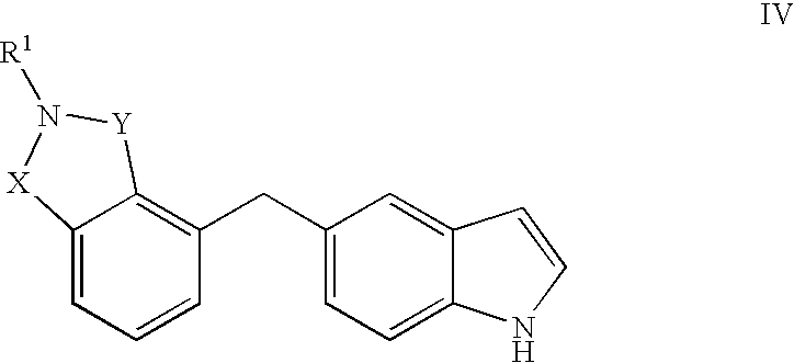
C12=CC=CC(CC3=CC=C4C(=C3)C=CN4)=C1[Y]N([R1])[X]2
